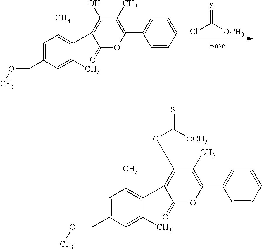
S=C(Cl)[OCH3].O(CC1=CC(C)=C(C2=C(O)C(C)=C(C3=CC=CC=C3)OC2=O)C(C)=C1)[CF3].O(CC1=CC(C)=C(C2=C(OC(=S)[OCH3])C(C)=C(C3=CC=CC=C3)OC2=O)C(C)=C1)[CF3]
